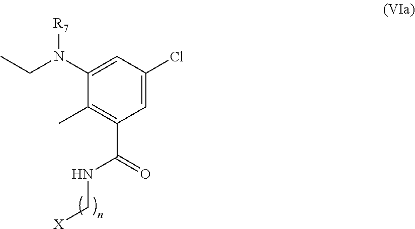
C1=C(Cl)C=C(N(CC)[R7])C(C)=C1C(=O)NC[X]
